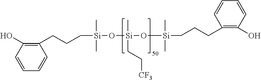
C([Si](C)(C)O[Si](C)(CC[CF3])O[Si](CCCC1=C(O)C=CC=C1)(C)C)CCC1=C(O)C=CC=C1
